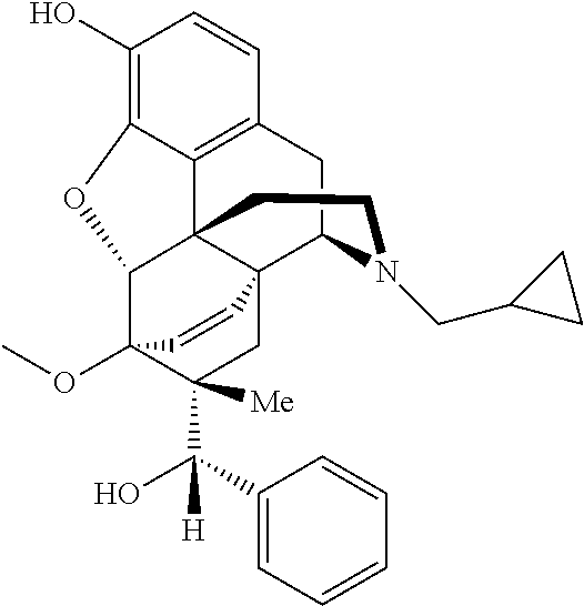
C1(O)=C2C3=C(C=C1)CC1N(CC4CC4)CCC34C(O2)C2(OC)C(C(C3=CC=CC=C3)(O)[H])([Me])CC41C=C2
